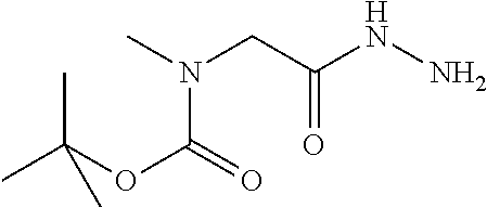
CN(CC(NN)=O)C(=O)OC(C)(C)C
